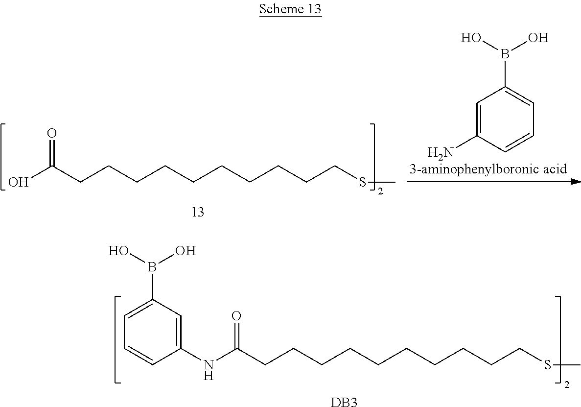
N(C(CCCCCCCCCCSC)=O)C1=CC(B(O)O)=CC=C1.[DB3].OC(CCCCCCCCCCSC)=O.C1=C(N)C=CC=C1B(O)O
